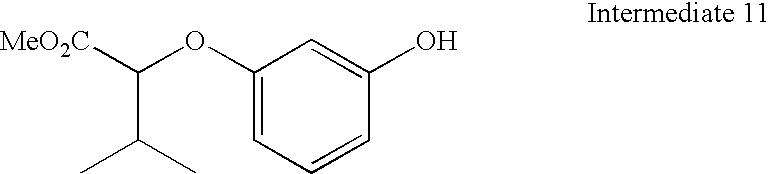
C1(OC(C(C)C)[MeO2C])=CC=CC(O)=C1
